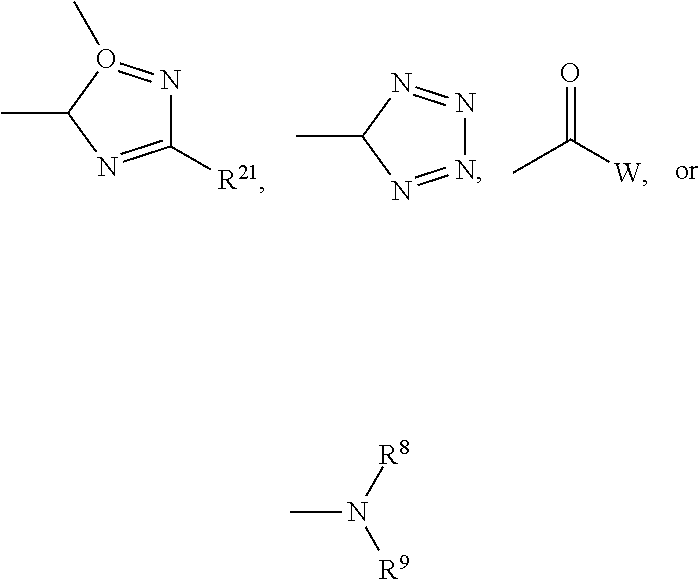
O=C([W])C.C1([R21])=NC(C)O(C)=N1.N1=NC(C)N=N1.CN([R8])[R9]
